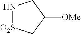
N1[O2S]CC([OMe])C1
